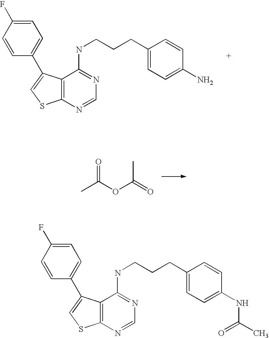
C12=C(N=CN=C1NCCCC1=CC=C(N)C=C1)SC=C2C1=CC=C(F)C=C1.O=C(OC(=O)C)C.C12=C(N=CN=C1NCCCC1=CC=C(NC(C)=O)C=C1)SC=C2C1=CC=C(F)C=C1
